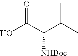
OC(C(C(C)C)[NHBoc])=O
